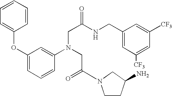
C1(OC2=CC=CC=C2)=CC=CC(N(CC(=O)N2CCC(N)C2)CC(NCC2=CC([CF3])=CC([CF3])=C2)=O)=C1
